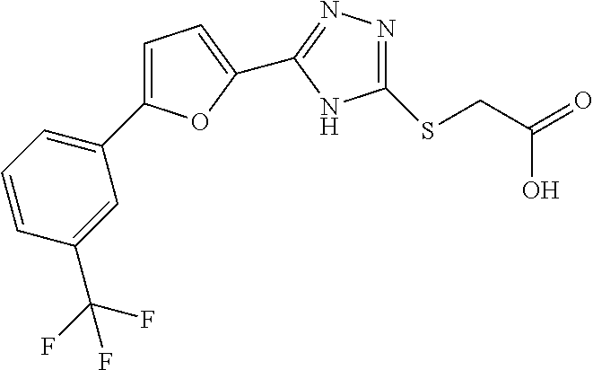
C1(SCC(=O)O)=NN=C(C2=CC=C(C3=CC=CC(C(F)(F)F)=C3)O2)N1
